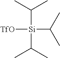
C([Si](C(C)C)(C(C)C)[TfO])(C)C
